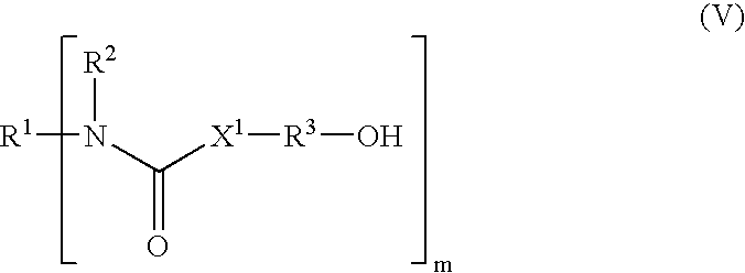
[R1]N([R2])C([X1][R3]O)=O
